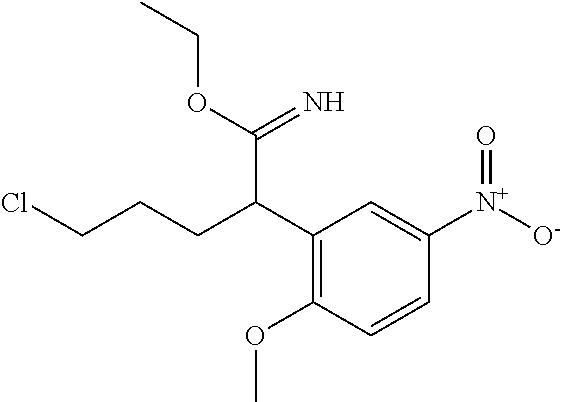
C1(C(CCCCl)C(=N)OCC)=C(OC)C=CC([N+]([O-])=O)=C1
